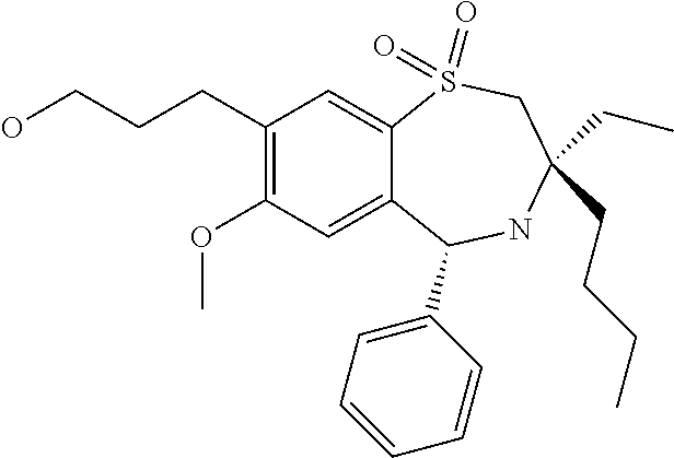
C(CCC1=C(OC)C=C2C(=C1)S(=O)(=O)CC(CCCC)(CC)NC2C1=CC=CC=C1)O
